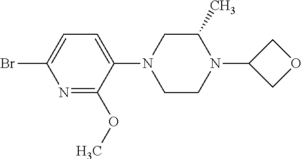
N1=C(OC)C(N2CCN(C3COC3)C(C)C2)=CC=C1Br
